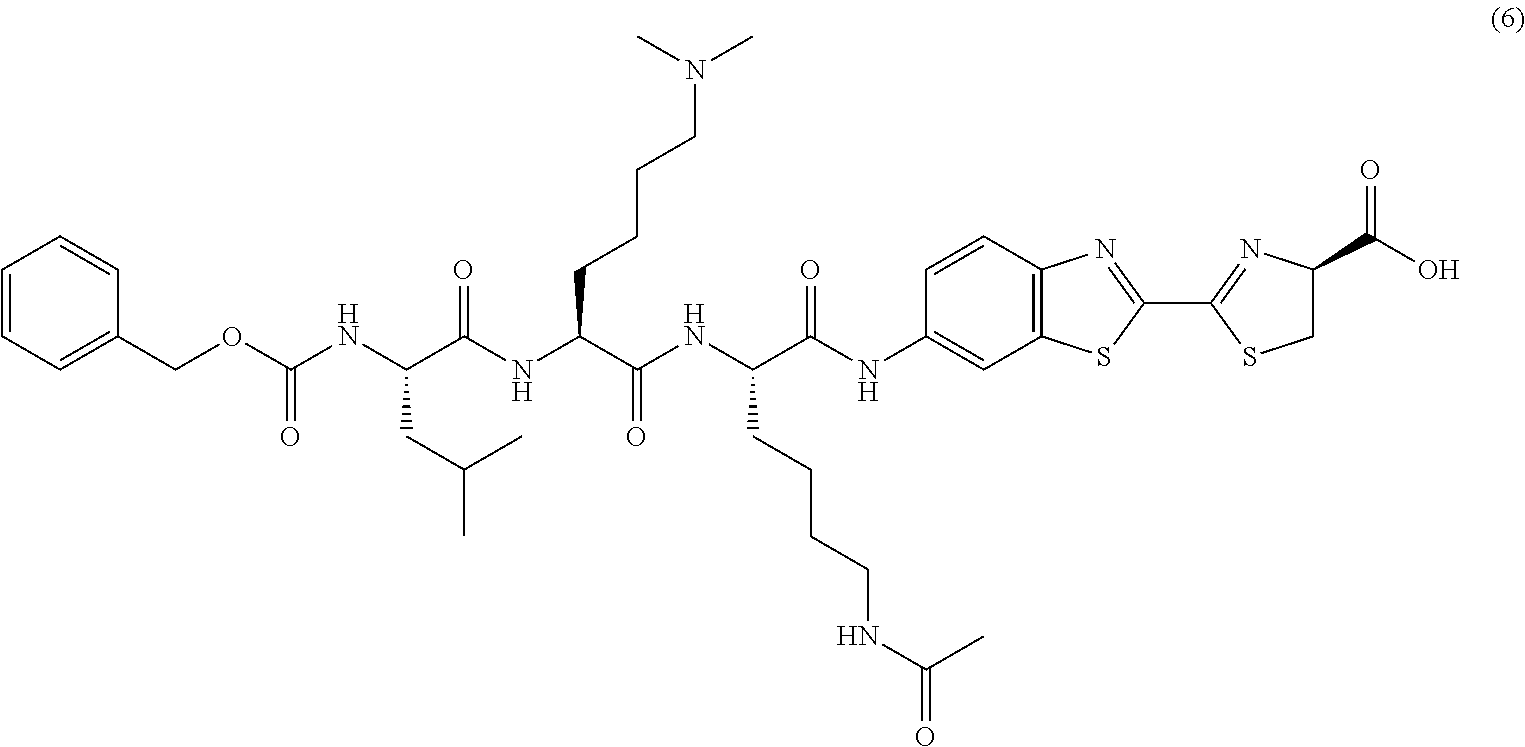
C1(COC(NC(C(NC(C(NC(C(NC2=CC3=C(C=C2)N=C(C2=NC(C(O)=O)CS2)S3)=O)CCCCNC(C)=O)=O)CCCCN(C)C)=O)CC(C)C)=O)=CC=CC=C1
